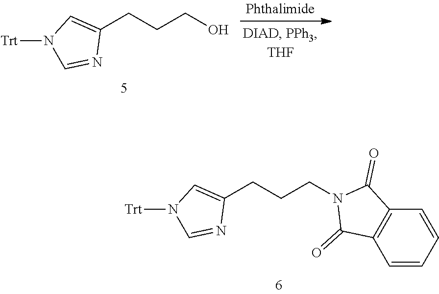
C1(CCCN2C(=O)C3=C(C2=O)C=CC=C3)=CN([Trt])C=N1.C1(CCCO)=CN([Trt])C=N1
